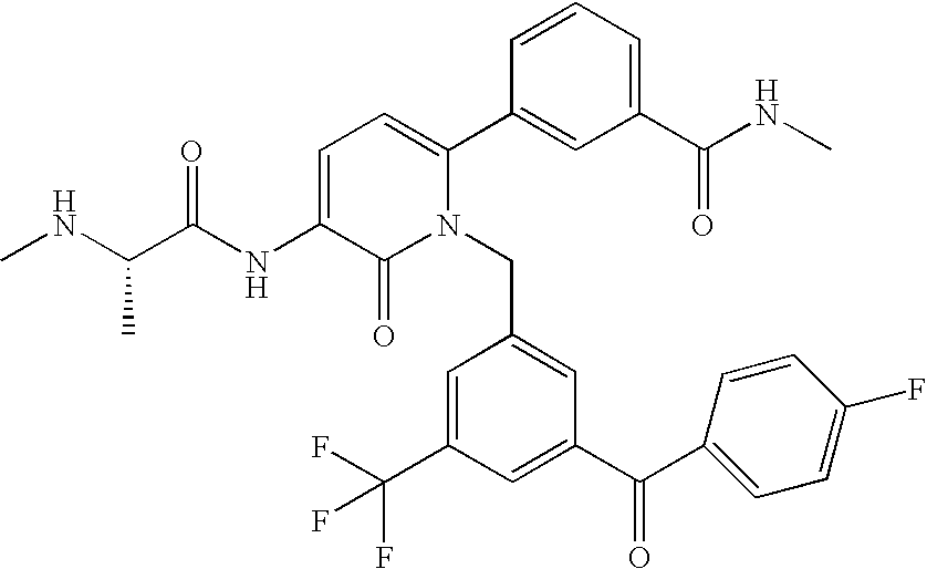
C1=C(NC(C(NC)C)=O)C(=O)N(CC2=CC(C(C3=CC=C(F)C=C3)=O)=CC(C(F)(F)F)=C2)C(C2=CC(C(NC)=O)=CC=C2)=C1
